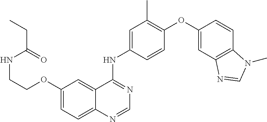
C12=CC=C(OCCNC(CC)=O)C=C1C(NC1=CC(C)=C(OC3=CC4=C(C=C3)N(C)C=N4)C=C1)=NC=N2
